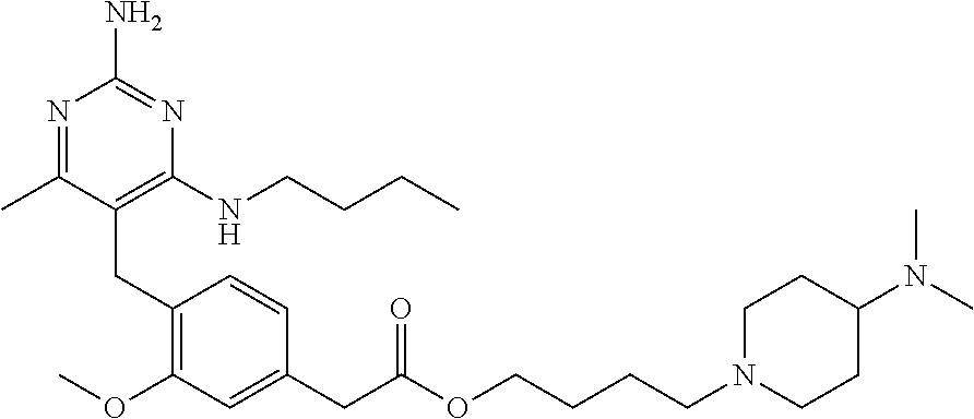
C(C1=C(NCCCC)N=C(N)N=C1C)C1=C(OC)C=C(CC(=O)OCCCCN2CCC(N(C)C)CC2)C=C1
